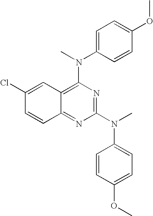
C1(N(C)C2=CC=C(OC)C=C2)=NC(N(C)C2=CC=C(OC)C=C2)=C2C(=N1)C=CC(Cl)=C2
